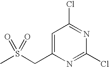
CS(CC1=CC(Cl)=NC(Cl)=N1)(=O)=O
